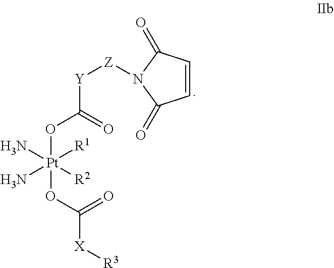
[Y](C(=O)O[Pt](OC([X][R3])=O)([R1])([R2])(N)N)[Z]N1C(=O)C=CC1=O
